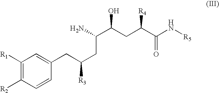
C1([R1])=C([R2])C=CC(CC(CC(C(O)CC(C(N[R5])=O)[R4])N)[R3])=C1
